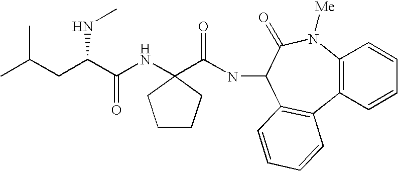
C12=C(C=CC=C1)C1=C(C(NC(C3(NC(C(CC(C)C)NC)=O)CCCC3)=O)C(=O)N2[Me])C=CC=C1
